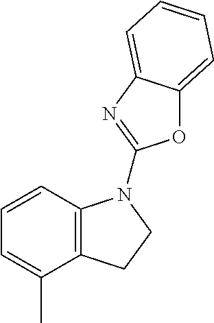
C1=CC2=C(C(C)=C1)CCN2C1=NC2=CC=CC=C2O1
